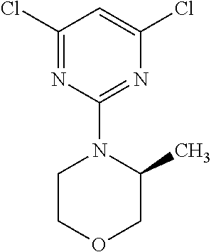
N1=C(N2CCOCC2C)N=C(Cl)C=C1Cl
